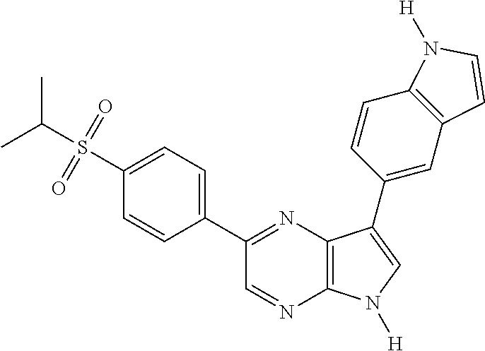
CC(S(=O)(=O)C1=CC=C(C2=NC3=C(N=C2)N([H])C=C3C2=CC3=C(C=C2)N([H])C=C3)C=C1)C
